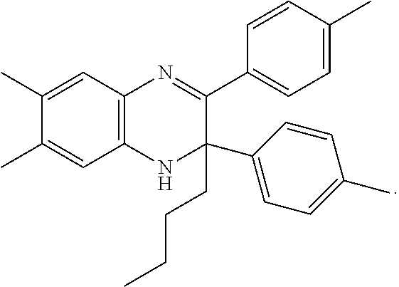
C12=C(C=C(C)C(C)=C1)N=C(C1=CC=C(C)C=C1)C(C1=CC=C(C)C=C1)(CCCC)N2
